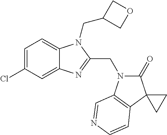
C1=C(Cl)C=C2C(=C1)N(CC1COC1)C(CN1C(=O)C3(C4=C1C=NC=C4)CC3)=N2
